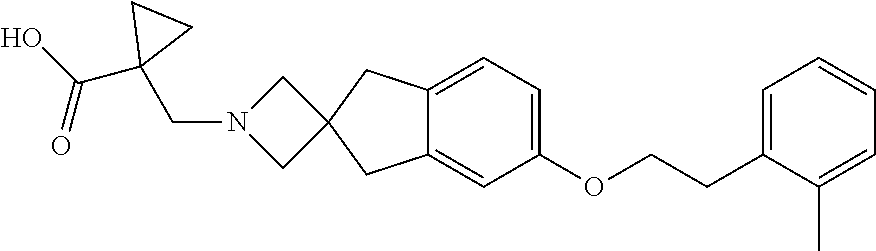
C1=C(CCOC2=CC=C3C(=C2)CC2(C3)CN(CC3(C(O)=O)CC3)C2)C(C)=CC=C1
